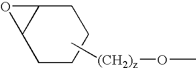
C1CCCC2C1O2.C[(CH2)z]OC
